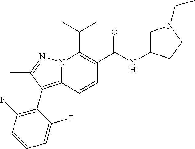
CC(C)C1=C(C(NC2CN(CC)CC2)=O)C=CC2=C(C3=C(F)C=CC=C3F)C(C)=NN12
